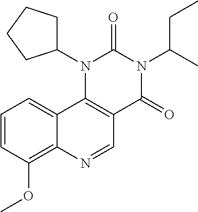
C1=CC(OC)=C2C(=C1)C1=C(C=N2)C(=O)N(C(C)CC)C(=O)N1C1CCCC1
